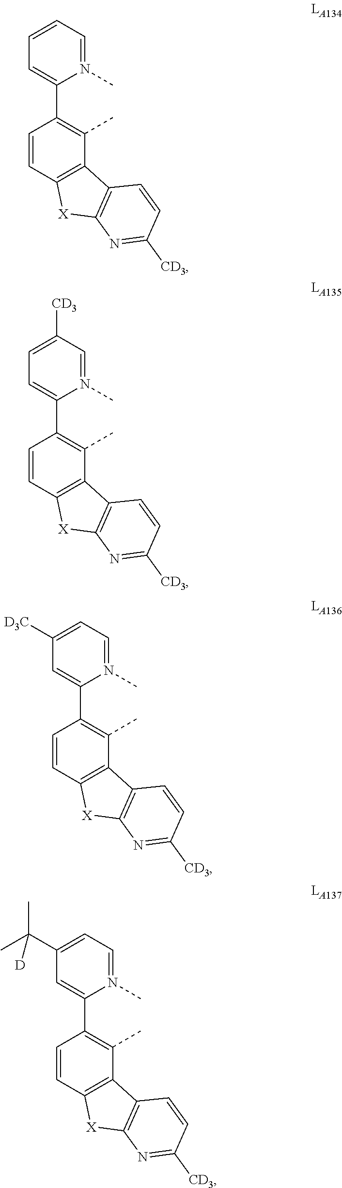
C1=CC2=C(C(C)=C1C1=CC=CC=N1C)C1=C([X]2)N=C([CD3])C=C1.C1=CC2=C(C(C)=C1C1=CC=C([CD3])C=N1C)C1=C([X]2)N=C([CD3])C=C1.C1=CC2=C(C(C)=C1C1=CC([D3C])=CC=N1C)C1=C([X]2)N=C([CD3])C=C1.C1=CC2=C(C(C)=C1C1=CC(C(C)(C)[D])=CC=N1C)C1=C([X]2)N=C([CD3])C=C1
